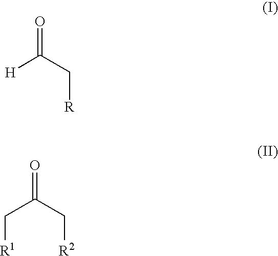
[H]C(C[R])=O.C(C(C[R2])=O)[R1]
